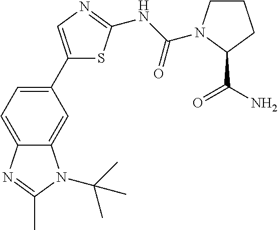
C1(C2=CC=C3C(=C2)N(C(C)(C)C)C(C)=N3)=CN=C(NC(=O)N2CCCC2C(=O)N)S1
